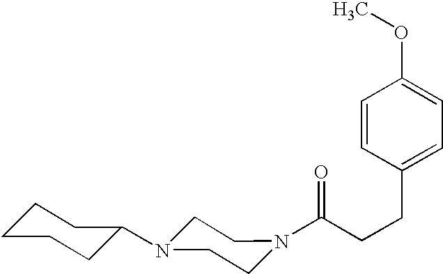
C(CCC1=CC=C(OC)C=C1)(=O)N1CCN(C2CCCCC2)CC1
